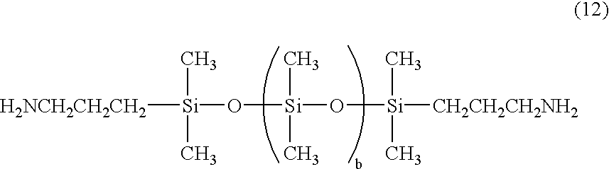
[H2NCH2CH2CH2][Si](O[Si](O[Si](C)(C)[CH2CH2CH2NH2])(C)C)(C)C
